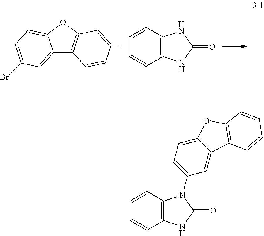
C12=CC(Br)=CC=C1OC1=C2C=C[C+]=C1.C12=C(C=CC=C1)NC(=O)N2.C12=C(C=CC=C1)N(C1=CC=C3C(=C1)C1=C(O3)C=CC=C1)C(=O)N2
